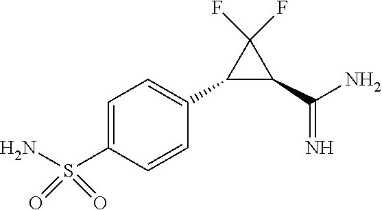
S(C1=CC=C(C2C(C(=N)N)C2(F)F)C=C1)(=O)(=O)N
